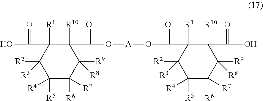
C1([R10])(C(O[A]OC(C2([R1])C([R10])(C(O)=O)C([R9])([R8])C([R7])([R6])C([R4])([R5])C2([R2])[R3])=O)=O)C([R1])(C(=O)O)C([R2])([R3])C([R4])([R5])C([R7])([R6])C1([R9])[R8]
